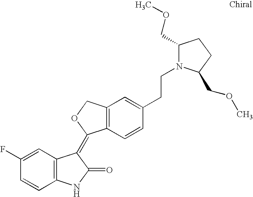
C12=C(C=CC(CCN3C(COC)CCC3COC)=C1)C(=C1C3=C(NC1=O)C=CC(F)=C3)OC2
